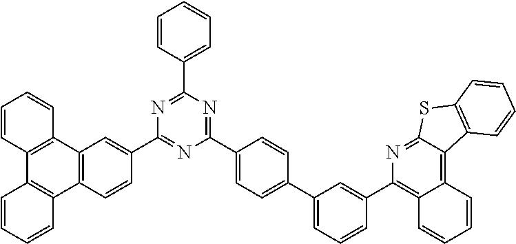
C1=CC2=C(C=C1)C1=C(C3=C2C=CC=C3)C=CC(C2=NC(C3=CC=C(C4=CC=CC(C5=C6C(=C7C(=N5)SC5=C7C=CC=C5)C=CC=C6)=C4)C=C3)=NC(C3=CC=CC=C3)=N2)=C1
